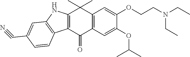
C12=C(C(=O)C3=C(C1(C)C)C=C(OCCN(CC)CC)C(OC(C)C)=C3)C1=C(N2)C=C(C#N)C=C1
